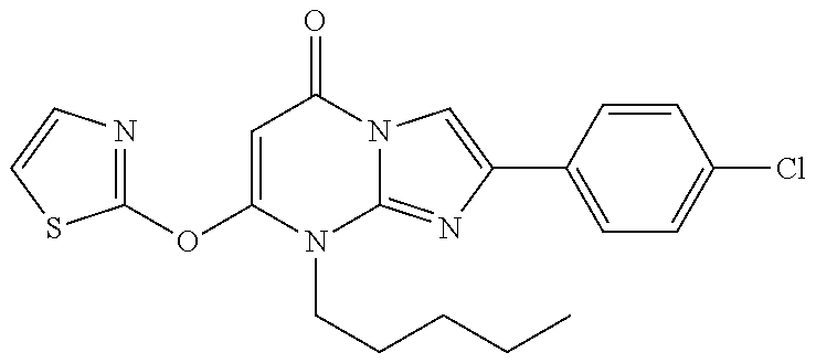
C1(OC2=NC=CS2)=CC(=O)N2C(=NC(C3=CC=C(Cl)C=C3)=C2)N1CCCCC
